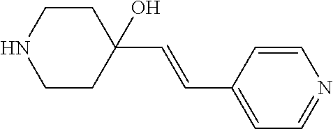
C1CC(C=CC2=CC=NC=C2)(O)CCN1
